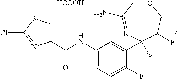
O1CC(N)=NC(C)(C2=CC(NC(C3=CSC(Cl)=N3)=O)=CC=C2F)C(F)(F)C1.[HCOOH]
